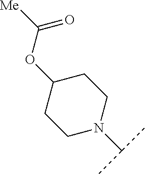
C1N(C(C)C)CCC(OC([Me])=O)C1
